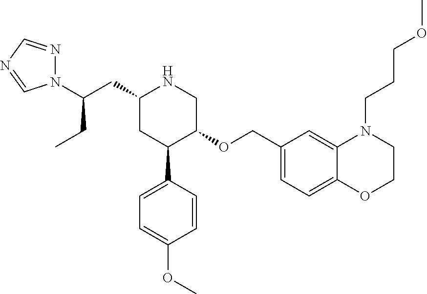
C1(CC(N2N=CN=C2)CC)CC(C2=CC=C(OC)C=C2)C(OCC2=CC=C3C(=C2)N(CCCOC)CCO3)CN1
